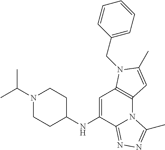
C1=C(NC2CCN(C(C)C)CC2)C2=NN=C(C)N2C2=C1N(CC1=CC=CC=C1)C(C)=C2
